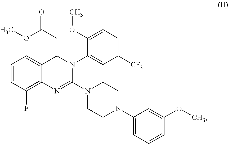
C1=CC(F)=C2C(=C1)C(CC(=O)OC)N(C1=CC([CF3])=CC=C1OC)C(N1CCN(C3=CC=CC(OC)=C3)CC1)=N2
